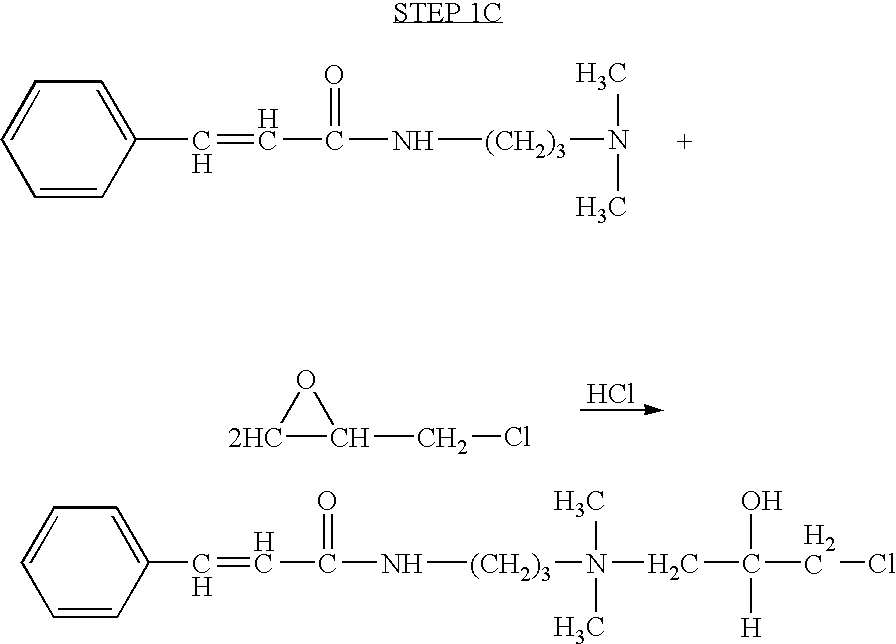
C1=CC(C=CC(N[(CH2)3]N(C)C)=O)=CC=C1.Cl.[2HC]1C(CCl)O1.C1=CC(C=CC(N[(CH2)3]N(C)(C)CC(O)([H])CCl)=O)=CC=C1
